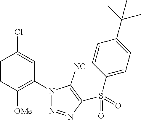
C1=CC([OMe])=C(N2N=NC(S(C3=CC=C(C(C)(C)C)C=C3)(=O)=O)=C2[NC])C=C1Cl
